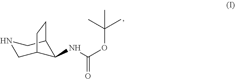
C1(NC(OC(C)(C)C)=O)C2CNCC1CC2
